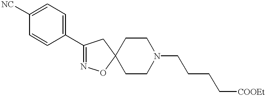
C1=C([NC])C=CC(C2=NOC3(C2)CCN(CCCC[COOEt])CC3)=C1
